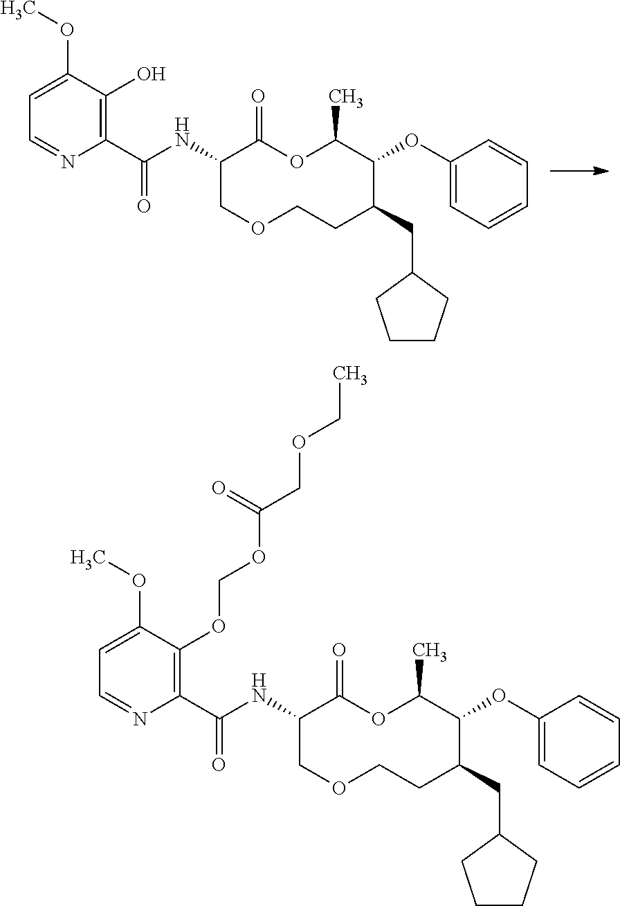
N(C1COCCC(CC2CCCC2)C(OC2=CC=CC=C2)C(C)OC1=O)C(C1=C(OCOC(COCC)=O)C(OC)=CC=N1)=O.N(C1COCCC(CC2CCCC2)C(OC2=CC=CC=C2)C(C)OC1=O)C(C1=C(O)C(OC)=CC=N1)=O
